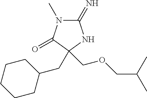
C1(=N)N(C)C(=O)C(CC2CCCCC2)(COCC(C)C)N1
